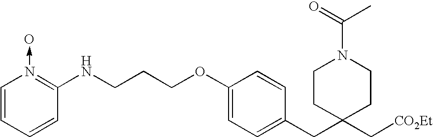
C1=C(CC2(C[CO2Et])CCN(C(=O)C)CC2)C=CC(OCCCNC2=N(->O)C=CC=C2)=C1
